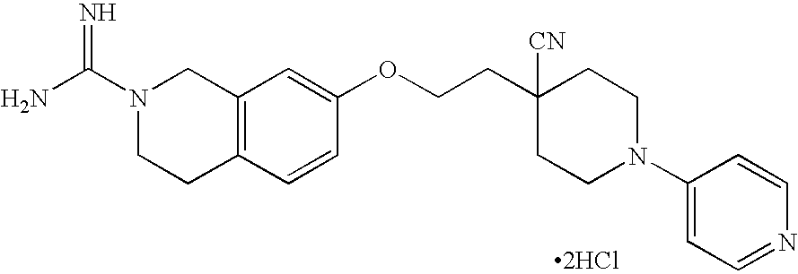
N1(C(N)=N)CCC2=C(C1)C=C(OCCC1([CN])CCN(C3=CC=NC=C3)CC1)C=C2.[2HCl]
